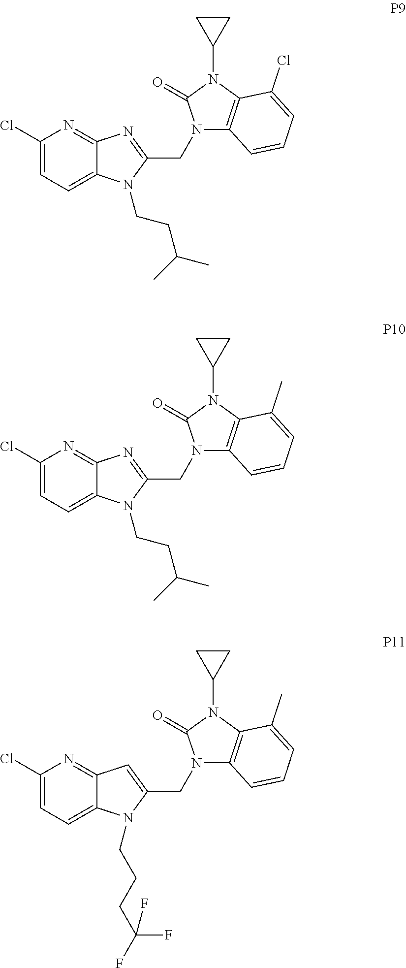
C1(Cl)=CC=C2C(=N1)N=C(CN1C3=C(N(C4CC4)C1=O)C(C)=CC=C3)N2CCC(C)C.C1(Cl)=CC=C2C(=N1)C=C(CN1C3=C(N(C4CC4)C1=O)C(C)=CC=C3)N2CCCC(F)(F)F.C1(Cl)=CC=C2C(=N1)N=C(CN1C3=C(N(C4CC4)C1=O)C(Cl)=CC=C3)N2CCC(C)C
